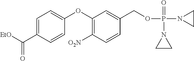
C1=C(C([EtO])=O)C=CC(OC2=C([O2N])C=CC(COP(N3CC3)(=O)N3CC3)=C2)=C1
